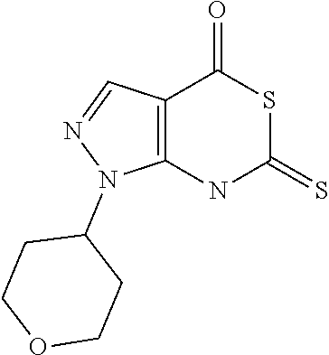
C12=C(NC(=S)SC1=O)N(C1CCOCC1)N=C2
